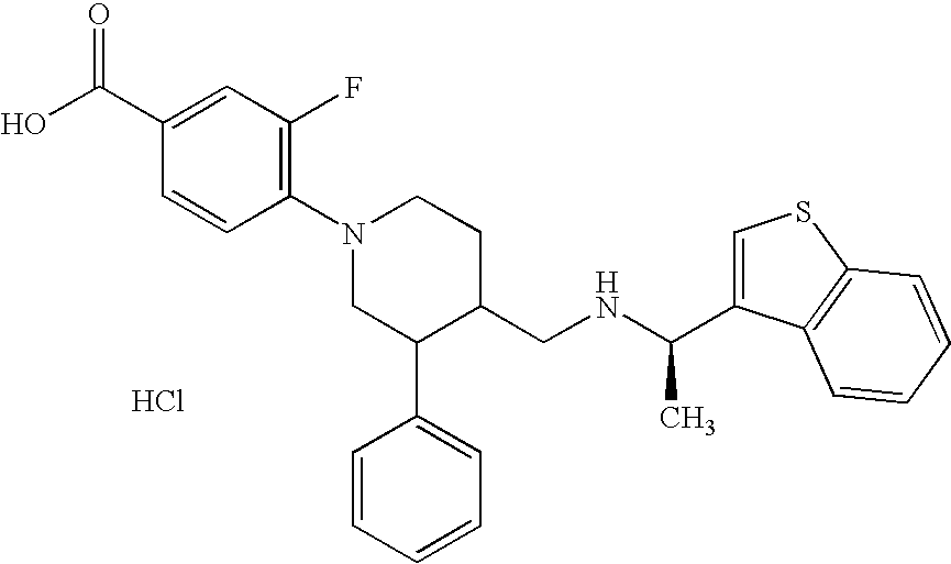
Cl.C1(N2CC(C3=CC=CC=C3)C(CNC(C)C3=CSC4=C3C=CC=C4)CC2)=C(F)C=C(C(O)=O)C=C1
